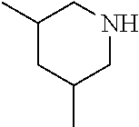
C1(C)CC(C)CNC1
